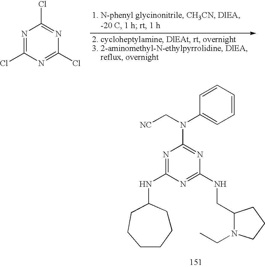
N1=C(Cl)N=C(Cl)N=C1Cl.C1=CC=CC=C1N(C1=NC(NCC2N(CC)CCC2)=NC(NC2CCCCCC2)=N1)C[NC]
